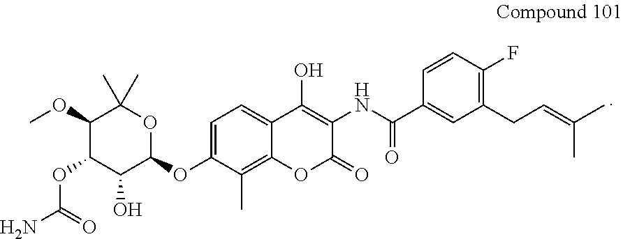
C1=C(OC2OC(C)(C)C(OC)C(OC(N)=O)C2O)C(C)=C2C(=C1)C(O)=C(NC(C1=CC(CC=C(C)C)=C(F)C=C1)=O)C(=O)O2
